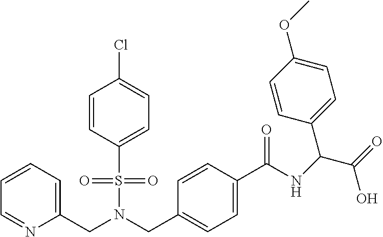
C1=CC=C(CN(S(=O)(=O)C2=CC=C(Cl)C=C2)CC2=CC=C(C(=O)NC(C(=O)O)C3=CC=C(OC)C=C3)C=C2)N=C1
